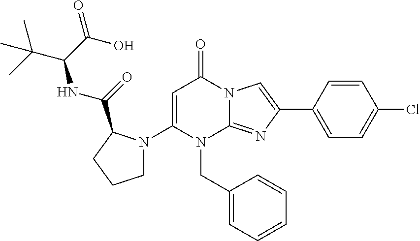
C1(N2CCCC2C(=O)NC(C(C)(C)C)C(O)=O)=CC(=O)N2C(=NC(C3=CC=C(Cl)C=C3)=C2)N1CC1=CC=CC=C1
